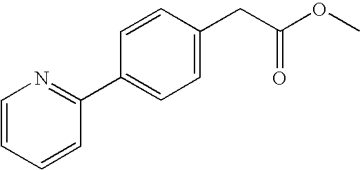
C1=CC=CC(C2=CC=C(CC(OC)=O)C=C2)=N1
